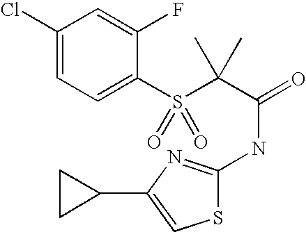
C1(Cl)=CC=C(S(C(C(=O)NC2=NC(C3CC3)=CS2)(C)C)(=O)=O)C(F)=C1
